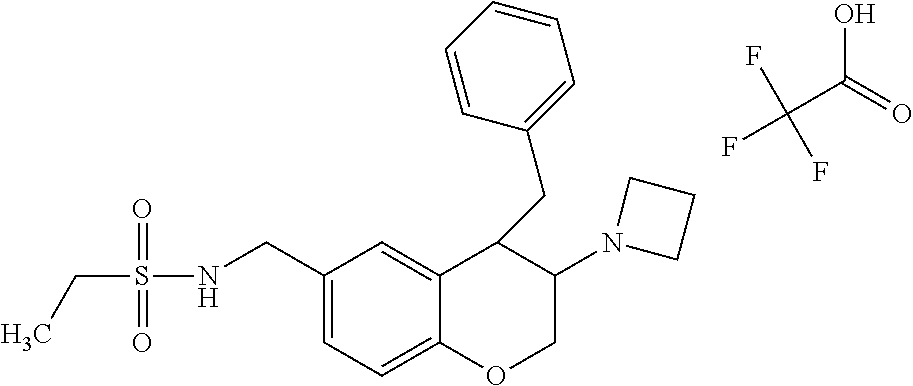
C(C(O)=O)(F)(F)F.C1=C(CNS(CC)(=O)=O)C=C2C(=C1)OCC(N1CCC1)C2CC1=CC=CC=C1
